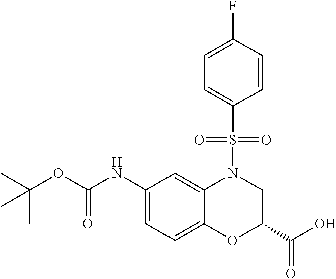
C1(NC(OC(C)(C)C)=O)=CC=C2C(=C1)N(S(C1=CC=C(F)C=C1)(=O)=O)CC(C(O)=O)O2
